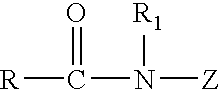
[R]C(=O)N([R1])[Z]
